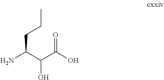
NC(C(C(O)=O)O)CCC
